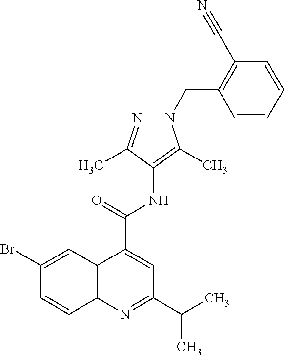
C12=C(N=C(C(C)C)C=C1C(=O)NC1=C(C)N(CC3=C(C#N)C=CC=C3)N=C1C)C=CC(Br)=C2
